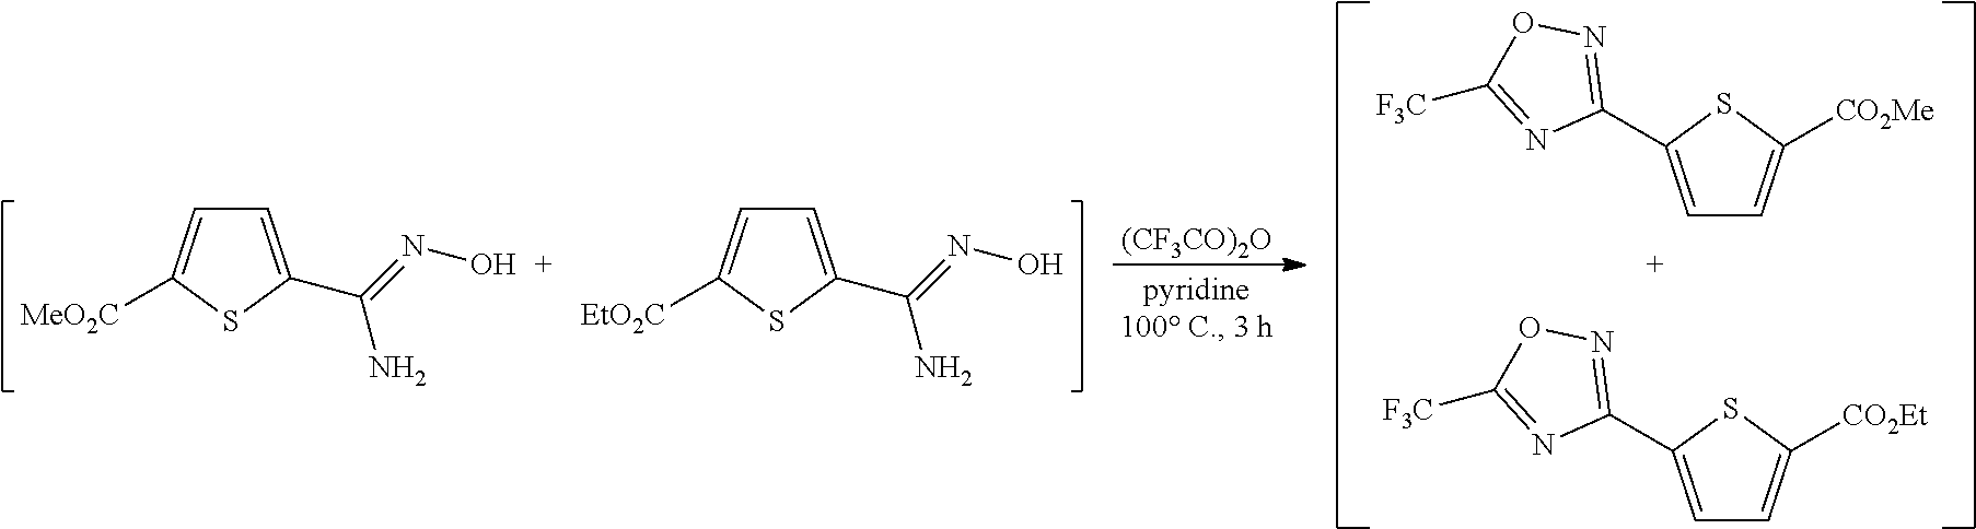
C1=C(C(N)=NO)SC([MeO2C])=C1.C1=C(C(N)=NO)SC([EtO2C])=C1.[(CF3CO)2O].C1=C(C2=NOC([F3C])=N2)SC([CO2Me])=C1.C1=C(C2=NOC([F3C])=N2)SC([CO2Et])=C1
